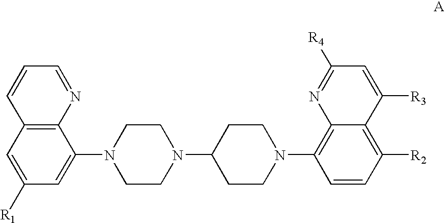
C1=NC2=C(C=C1)C=C([R1])C=C2N1CCN(C2CCN(C3=C4C(=C([R2])C=C3)C([R3])=CC([R4])=N4)CC2)CC1
